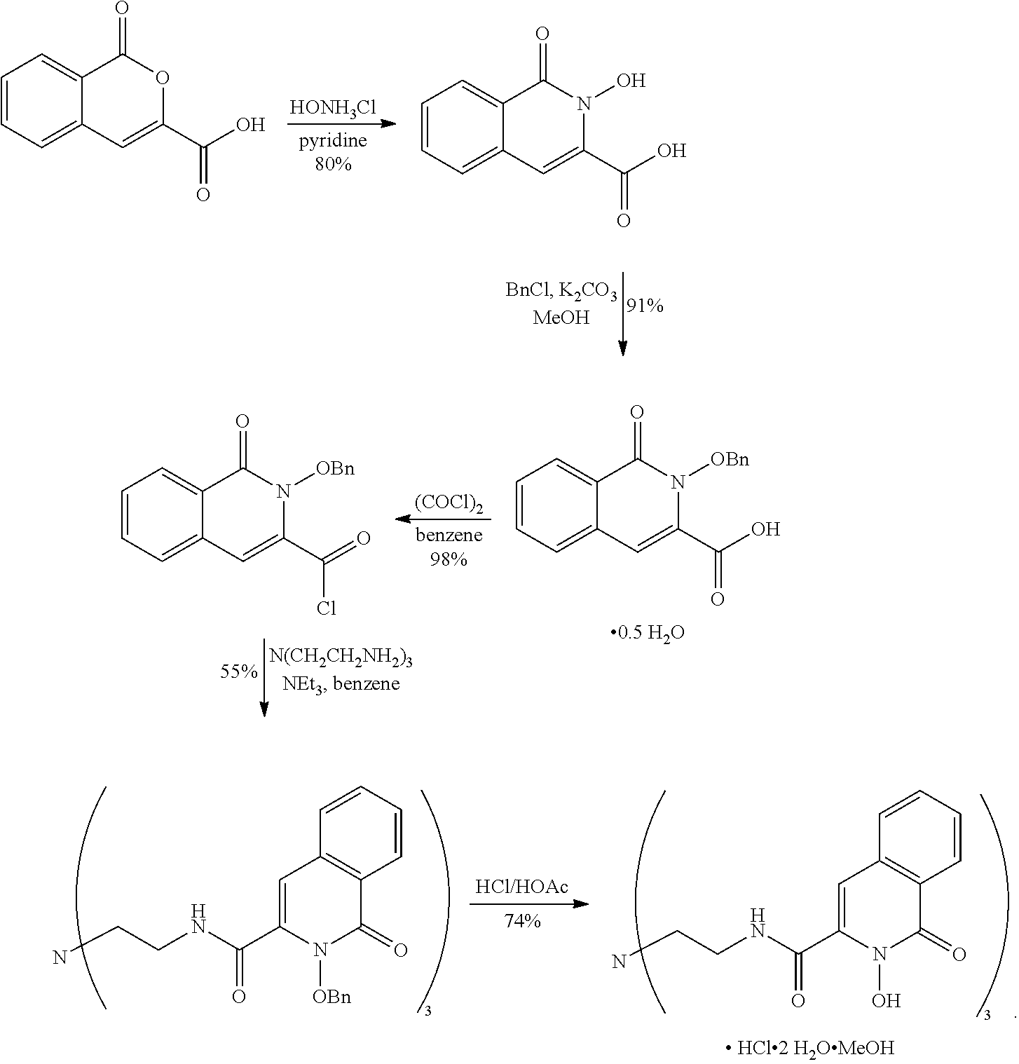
[HONH3Cl].C1=CC=C2C(=C1)C(=O)OC(C(O)=O)=C2.C1=CC=C2C(=C1)C(=O)N(O)C(C(O)=O)=C2.C1=CC=C2C(=C1)C(=O)N([OBn])C(C(O)=O)=C2.[(COCl)2].C1=CC=C2C(=C1)C(=O)N([OBn])C(C(=O)Cl)=C2.C1=CC=CC2=C1C(=O)N([OBn])C(C(NCCN)=O)=C2.C1=CC=CC2=C1C(=O)N(O)C(C(NCCN)=O)=C2
